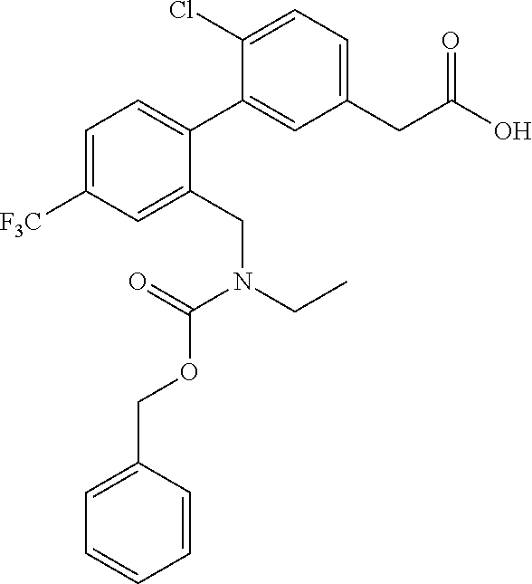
C1(CC(O)=O)=CC=C(Cl)C(C2=CC=C([F3C])C=C2CN(CC)C(=O)OCC2=CC=CC=C2)=C1
